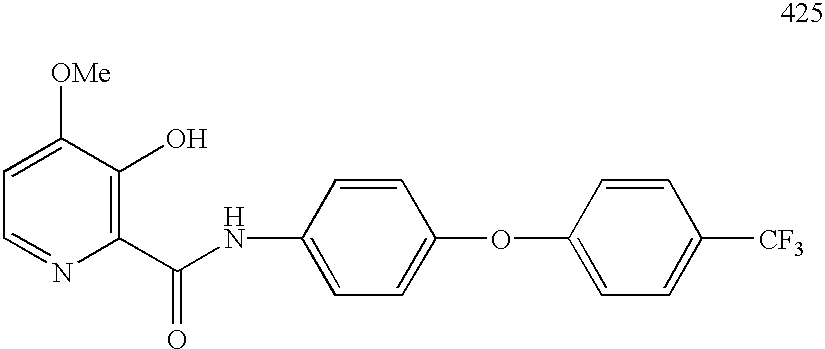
C1=CC(NC(=O)C2=C(O)C([OMe])=CC=N2)=CC=C1OC1=CC=C([CF3])C=C1
